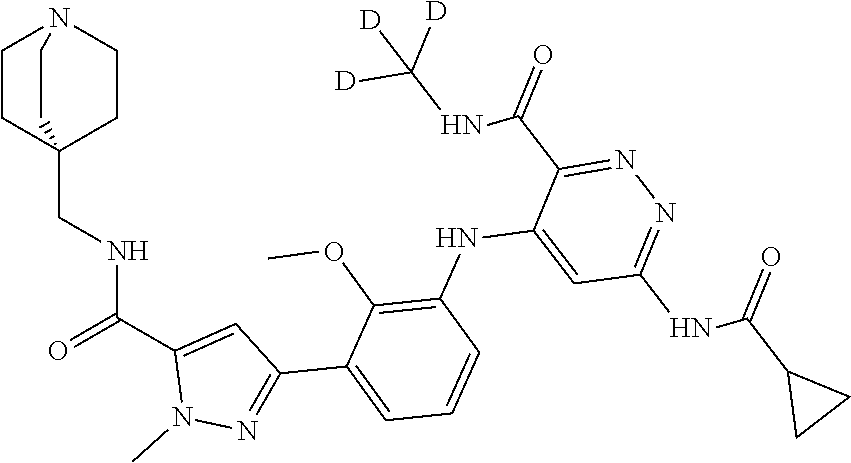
C1CC2(CNC(C3=CC(C4=CC=CC(NC5=CC(NC(=O)C6CC6)=NN=C5C(=O)NC([D])([D])[D])=C4OC)=NN3C)=O)CCN1CC2
